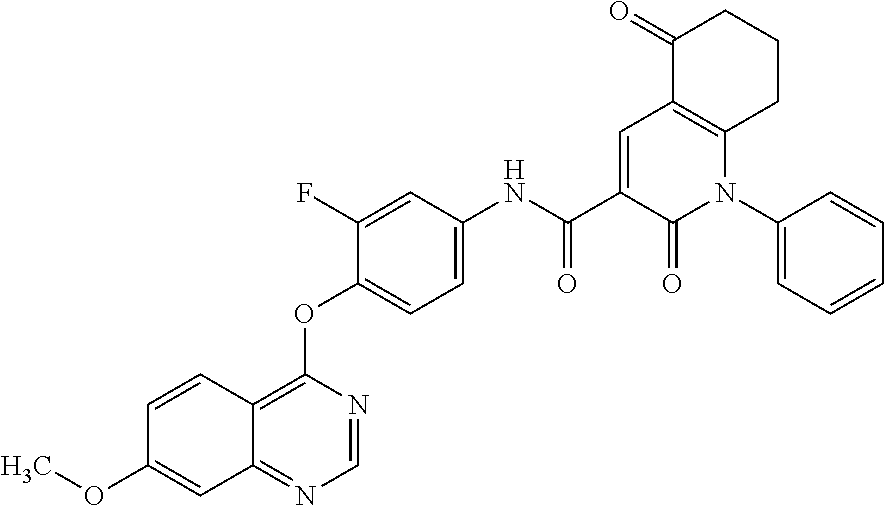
C1(OC)=CC2=NC=NC(OC3=CC=C(NC(C4=CC5=C(N(C6=CC=CC=C6)C4=O)CCCC5=O)=O)C=C3F)=C2C=C1
